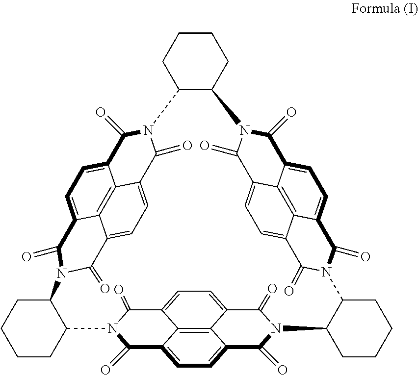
C12=C3C4=CC=C1C(=O)N1C(=O)C2=CC=C3C(=O)N(C4=O)C2CCCCC2N2C(=O)C3=CC=C4C(=O)N(C(=O)C5=CC=C(C3=C45)C2=O)C2CCCCC2N2C(=O)C3=CC=C4C5=C3C(=CC=C5C(=O)N(C3C1CCCC3)C4=O)C2=O
